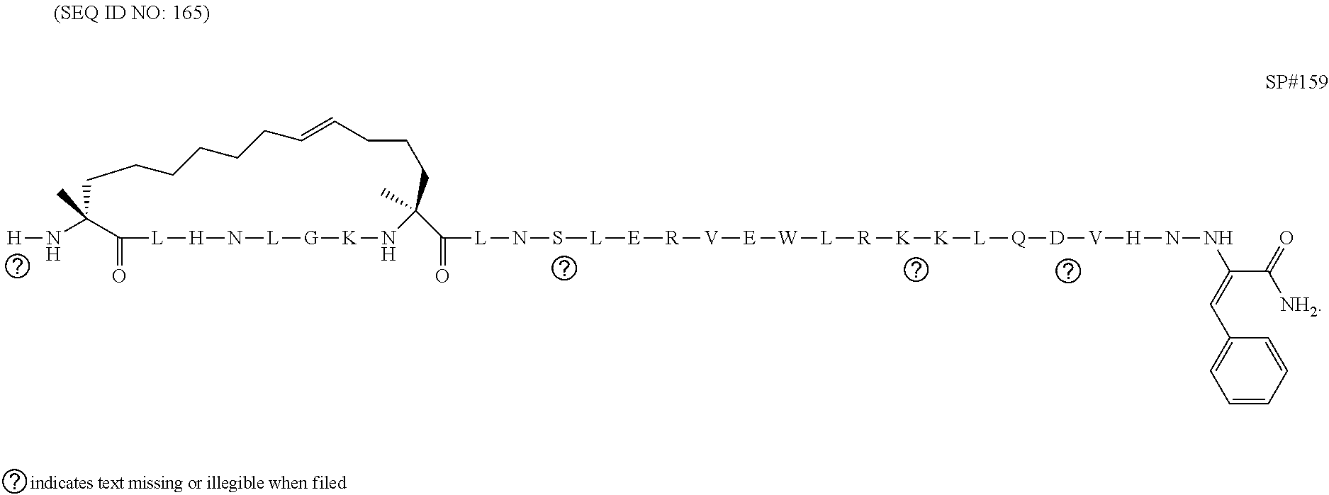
N(C1(C)C(=O)[L][H]N[L][G][K]NC(C(=O)[L]NS[L][E][R][V][E][W][L][R][K][K][L][Q][D][V][H]NNC(C(=O)[NH2])=CC2=CC=CC=C2)(C)CCCC=CCCCCCC1)[H]
